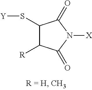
N1([X])C(=O)C(S[Y])C([R])C1=O
